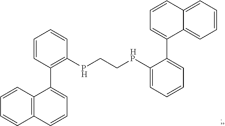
C12=C(C=CC=C1)C(C1=C(PCC[HP]C3=CC=CC=C3C3=CC=CC4=CC=CC=C34)C=CC=C1)=CC=C2
